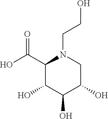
C1(C(O)=O)C(O)C(O)C(O)CN1CCO
